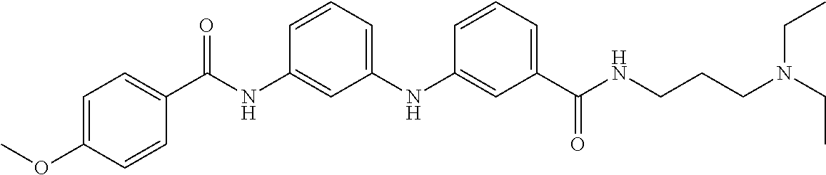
C1(C(NCCCN(CC)CC)=O)=CC=CC(NC2=CC=CC(NC(C3=CC=C(OC)C=C3)=O)=C2)=C1
